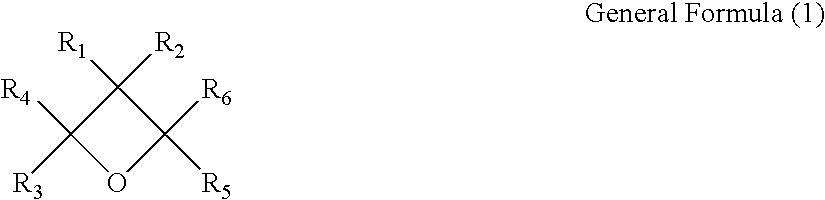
C1([R2])([R1])C([R3])([R4])OC1([R5])[R6]
